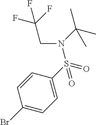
C1(Br)=CC=C(S(=O)(=O)N(C(C)(C)C)CC(F)(F)F)C=C1
